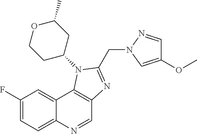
C1(F)=CC=C2C(=C1)C1=C(C=N2)N=C(CN2N=CC(OC)=C2)N1C1CC(C)OCC1
